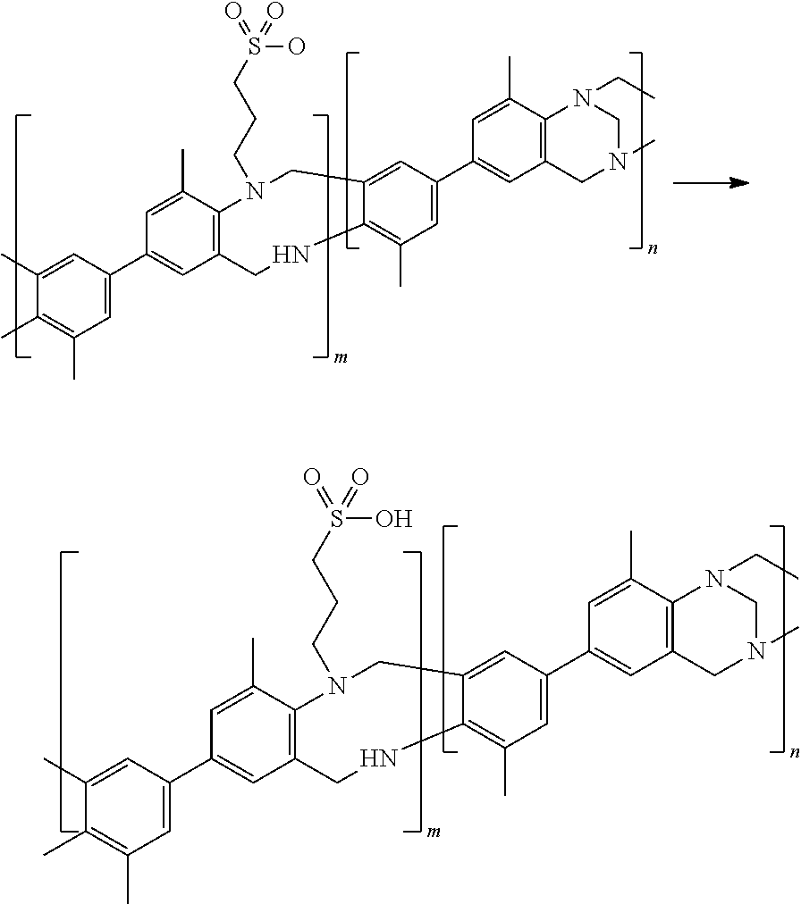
C1(C)=C(C)C=C(C2=CC3=C(C(C)=C2)N(CCCS(O)(=O)=O)CC2=CC(C4=CC5=C(C(C)=C4)N(CC)CN(C)C5)=CC(C)=C2NC3)C=C1C.C1(C)=C(C)C=C(C2=CC3=C(C(C)=C2)N(CCCS(O)(=O)=O)CC2=CC(C4=CC5=C(C(C)=C4)N(CC)CN(C)C5)=CC(C)=C2NC3)C=C1C
